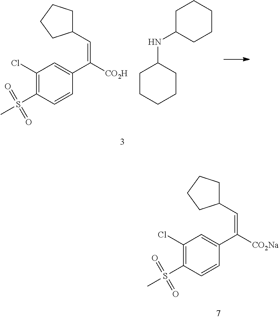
C1(C=C([CO2H])C2=CC(Cl)=C(S(C)(=O)=O)C=C2)CCCC1.N(C1CCCCC1)C1CCCCC1.C1(C=C([CO2Na])C2=CC(Cl)=C(S(C)(=O)=O)C=C2)CCCC1
